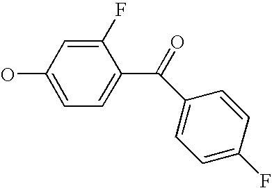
OC1=CC=C(C(=O)C2=CC=C(F)C=C2)C(F)=C1
